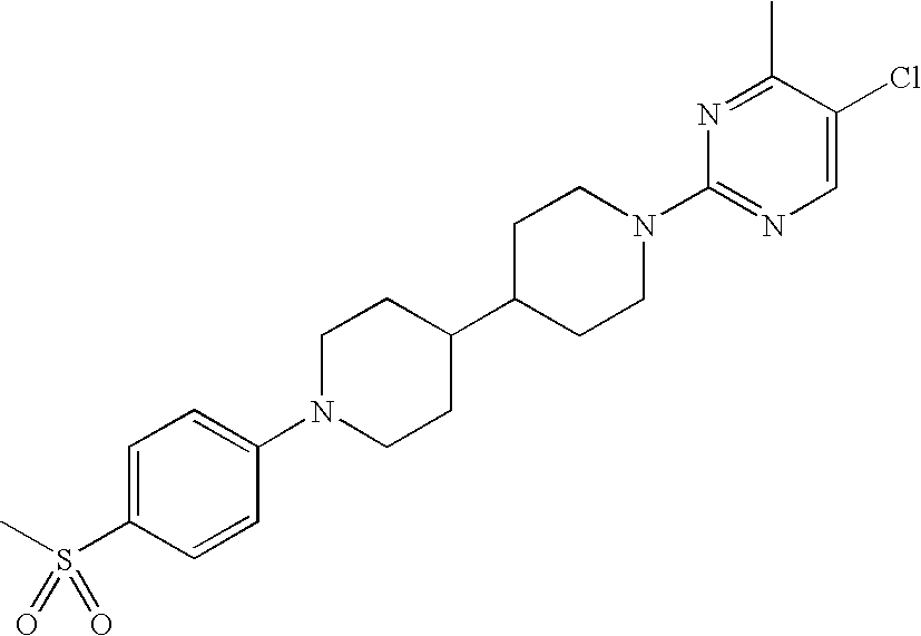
C1=C(S(C)(=O)=O)C=CC(N2CCC(C3CCN(C4=NC=C(Cl)C(C)=N4)CC3)CC2)=C1
